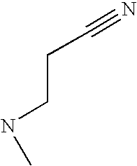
N#CCCNC
